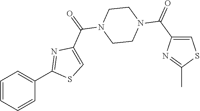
C1=CC=CC(C2=NC(C(=O)N3CCN(C(C4=CSC(C)=N4)=O)CC3)=CS2)=C1
